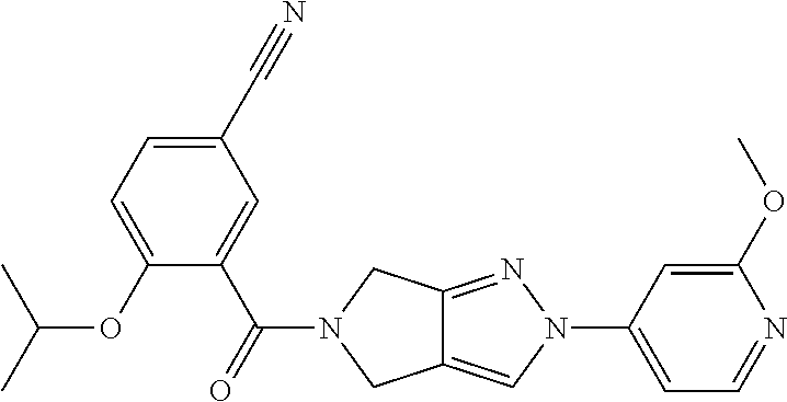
C12=NN(C3=CC=NC(OC)=C3)C=C1CN(C(C1=CC(C#N)=CC=C1OC(C)C)=O)C2
